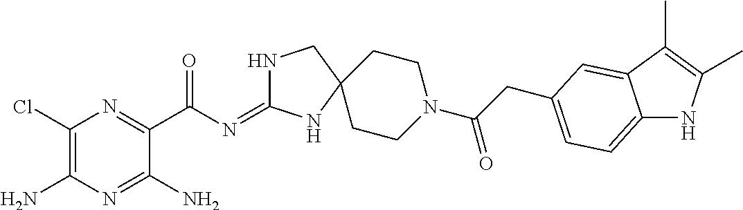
C1(Cl)=C(N)N=C(N)C(C(N=C2NCC3(N2)CCN(C(CC2=CC=C4NC(C)=C(C)C4=C2)=O)CC3)=O)=N1
